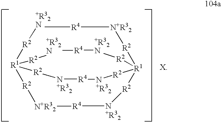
[+R32N]1[R4][N+R32][R2][R1]23[R2][N+R32][R4][N+R32][R2][R1]([R2]1)([R2][N+R32][R4][N+R32][R2]2)[R2][+R32N][R4][+R32N][R2]3
